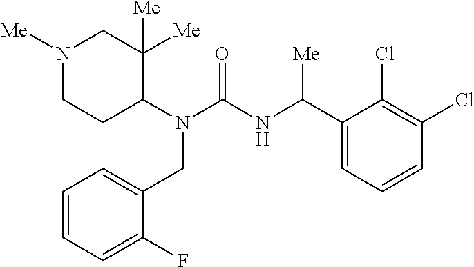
N1([Me])CCC(N(C(=O)NC(C2=CC=CC(Cl)=C2Cl)[Me])CC2=CC=CC=C2F)C([Me])([Me])C1
